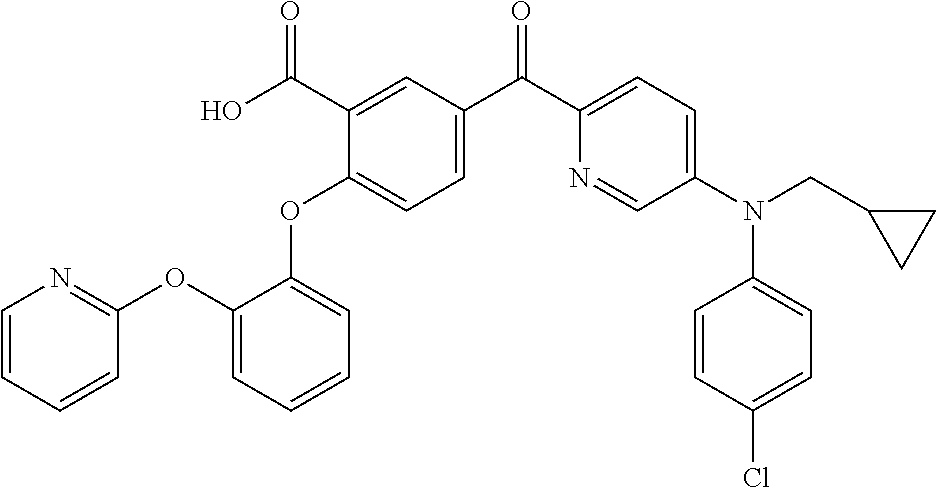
C1(OC2=CC=C(C(C3=CC=C(N(C4=CC=C(Cl)C=C4)CC4CC4)C=N3)=O)C=C2C(O)=O)=CC=CC=C1OC1=NC=CC=C1
